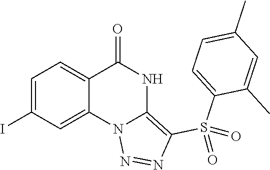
C1(I)=CC=C2C(=C1)N1C(=C(S(C3=CC=C(C)C=C3C)(=O)=O)N=N1)NC2=O
